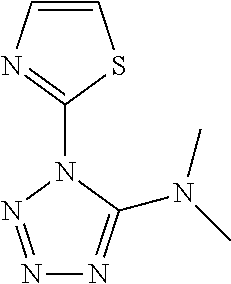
N1=NN(C2=NC=CS2)C(N(C)C)=N1
